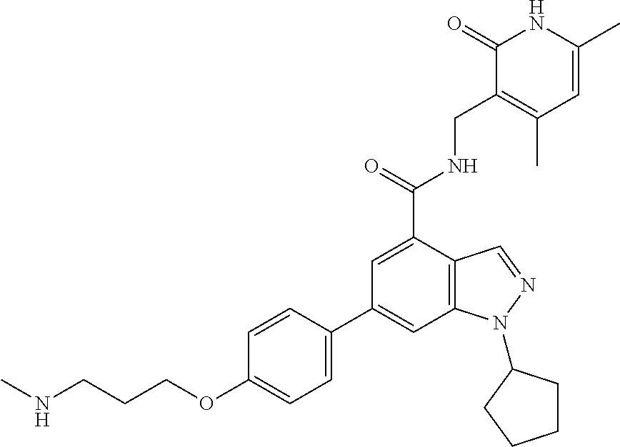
C1=CC(C2=CC3=C(C(C(=O)NCC4=C(C)C=C(C)NC4=O)=C2)C=NN3C2CCCC2)=CC=C1OCCCNC
